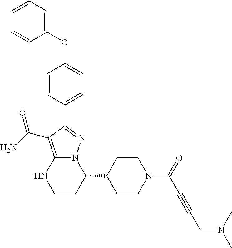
C1(C2CCN(C(=O)C#CCN(C)C)CC2)N2C(=C(C(N)=O)C(C3=CC=C(OC4=CC=CC=C4)C=C3)=N2)NCC1
